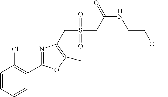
C1=CC=CC(C2=NC(CS(=O)(=O)CC(NCCOC)=O)=C(C)O2)=C1Cl
